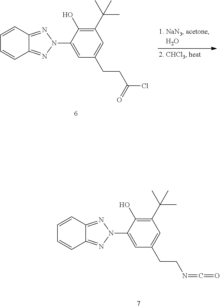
C1=CC2=NN(C3=CC(CCN=C=O)=CC(C(C)(C)C)=C3O)N=C2C=C1.C1=CC2=NN(C3=CC(CCC(Cl)=O)=CC(C(C)(C)C)=C3O)N=C2C=C1
